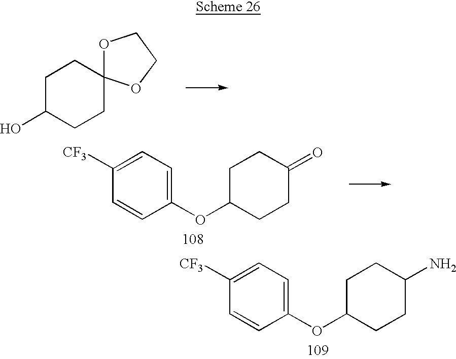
C1(OC2CCC(N)CC2)=CC=C([CF3])C=C1.O1C2(OCC1)CCC(O)CC2.C1(OC2CCC(=O)CC2)=CC=C([CF3])C=C1
